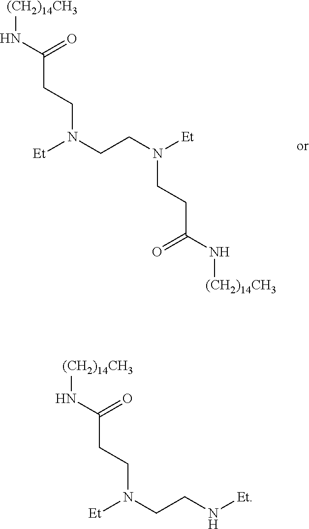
[Et]N(CCN(CCC(N[(CH2)14CH3])=O)[Et])CCC(N[(CH2)14CH3])=O.[Et]N(CCN[Et])CCC(N[(CH2)14CH3])=O
